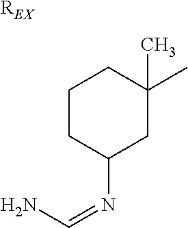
[REX].C1CC(N=CN)CC(C)(C)C1
